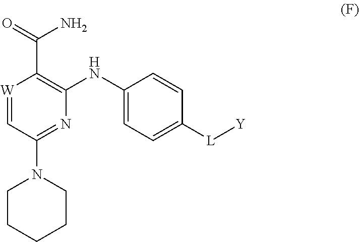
[W]1=CC(N2CCCCC2)=NC(NC2=CC=C([L][Y])C=C2)=C1C(N)=O
